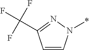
C1=CN(*)N=C1C(F)(F)F
